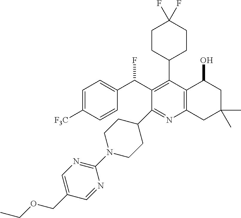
C1=C([F3C])C=CC(C(C2=C(C3CCC(F)(F)CC3)C3=C(N=C2C2CCN(C4=NC=C(COCC)C=N4)CC2)CC(C)(C)CC3O)F)=C1
